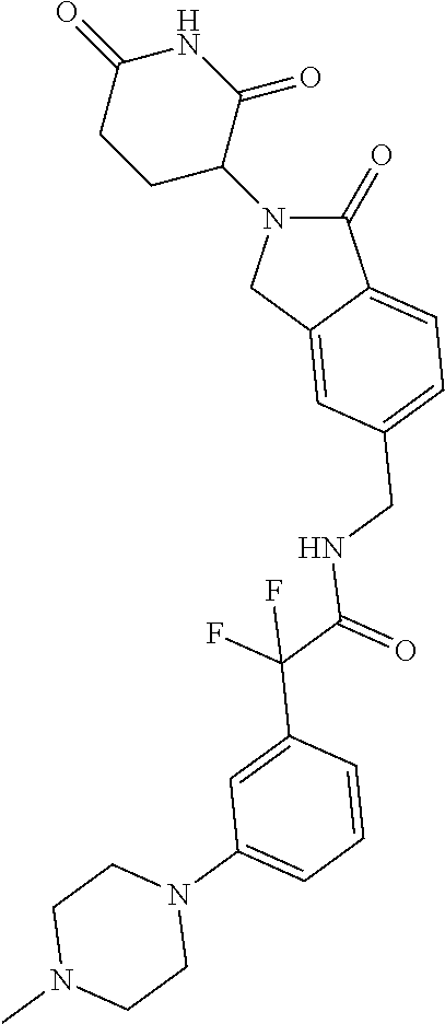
C1(=O)N(C2CCC(=O)NC2=O)CC2=CC(CNC(=O)C(F)(F)C3=CC(N4CCN(C)CC4)=CC=C3)=CC=C12
